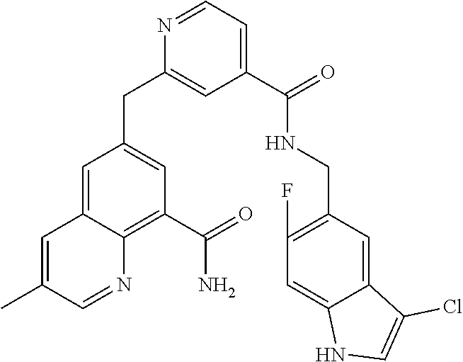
N1=CC=C(C(NCC2=C(F)C=C3C(=C2)C(Cl)=CN3)=O)C=C1CC1=CC(C(N)=O)=C2C(=C1)C=C(C)C=N2
